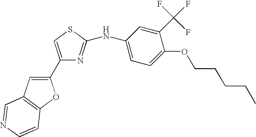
C1(C2=CC3=C(O2)C=CN=C3)=CSC(NC2=CC=C(OCCCCC)C(C(F)(F)F)=C2)=N1
